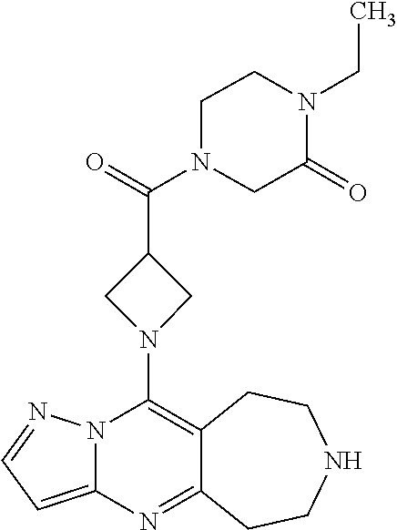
C12=C(N3CC(C(=O)N4CCN(CC)C(=O)C4)C3)N3C(=CC=N3)N=C1CCNCC2
